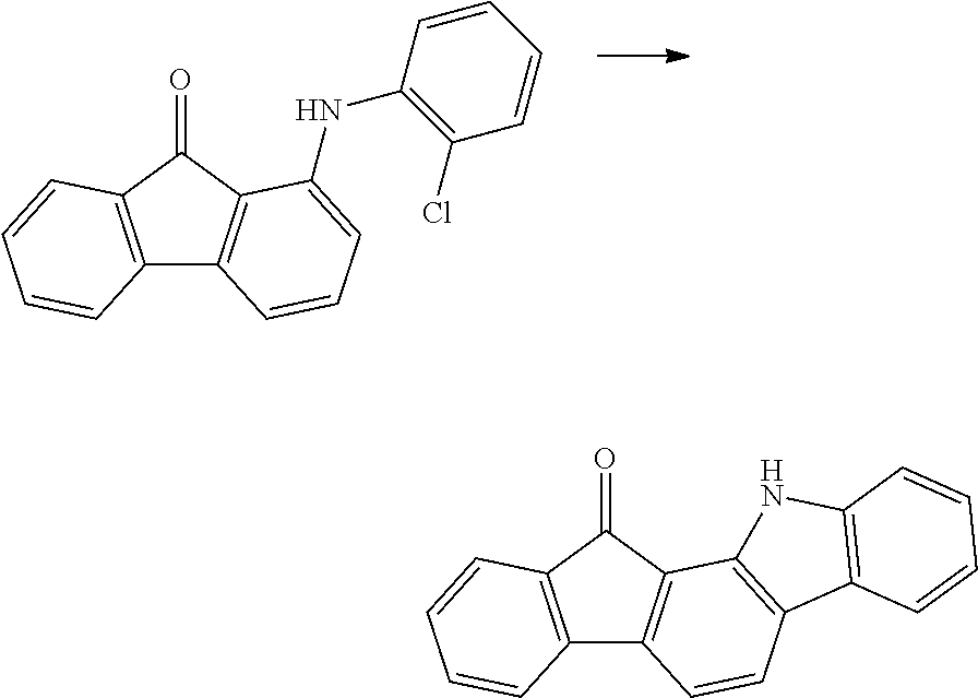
C12=C(C(=O)C3=C1C=CC=C3NC1=C(Cl)C=CC=C1)C=CC=C2.C12=C(C(=O)C3=C1C=CC1=C3NC3=C1C=CC=C3)C=CC=C2
